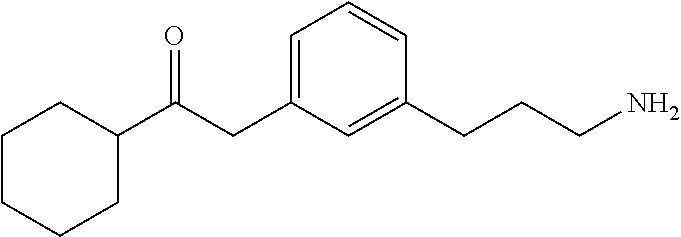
C1=C(CC(C2CCCCC2)=O)C=C(CCCN)C=C1
